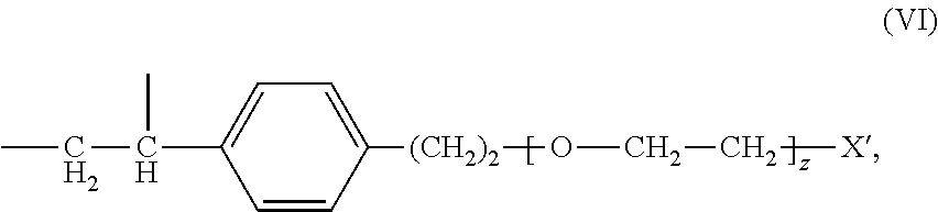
C1=CC([(CH2)2]OCC[X])=CC=C1C(CC)C
